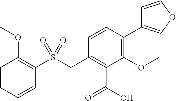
C1=CC=CC(S(CC2=C(C(O)=O)C(OC)=C(C3=COC=C3)C=C2)(=O)=O)=C1OC
